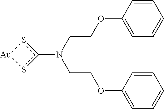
c1(N(CCOC2=CC=CC=C2)CCOC2=CC=CC=C2)s[Au]s1
